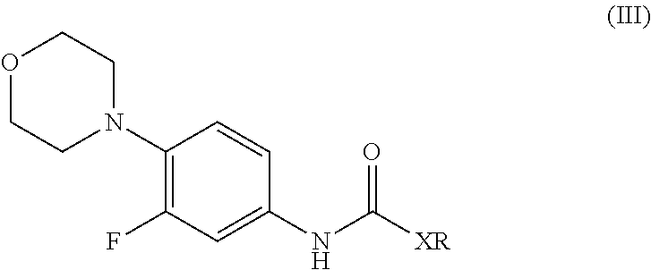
O1CCN(C2=C(F)C=C(NC([XR])=O)C=C2)CC1
